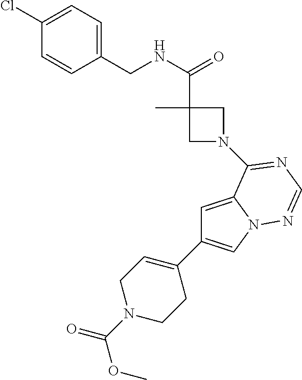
C1(Cl)=CC=C(CNC(=O)C2(C)CN(C3=NC=NN4C=C(C5=CCN(C(OC)=O)CC5)C=C43)C2)C=C1
